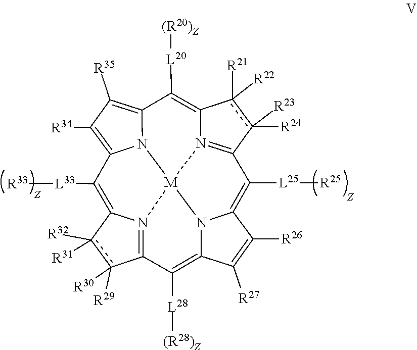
C12=C([L20][(R20)Z])C3=C([R35])C([R34])=C4N3[M]35N1=C(c([R23])([R24])c2([R21])[R22])C([L25][R25])=C1N3C(=C([L28][(R28)Z])C2=N5C(=C4[L33][R33])c([R31])([R32])c2([R30])[R29])C([R27])=C1[R26]
